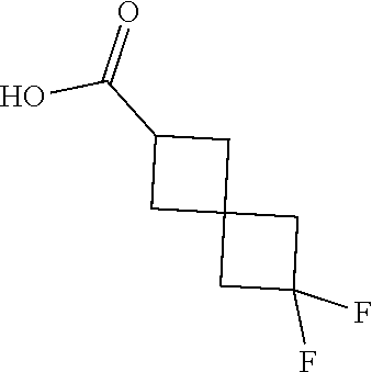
C12(CC(F)(F)C1)CC(C(O)=O)C2
